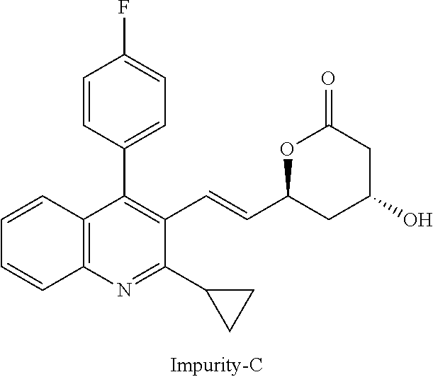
C12=C(C(C3=CC=C(F)C=C3)=C(C=CC3CC(O)CC(=O)O3)C(C3CC3)=N1)C=CC=C2
